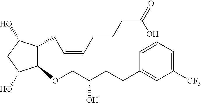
C1(CC=CCCCC(=O)O)C(O)CC(O)C1OCC(CCC1=CC([CF3])=CC=C1)O
